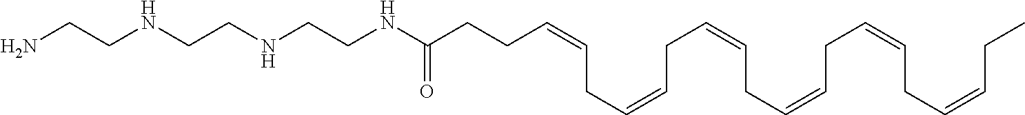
C(CCC=CCC=CCC=CCC=CCC=CCC=CCC)(=O)NCCNCCNCCN
